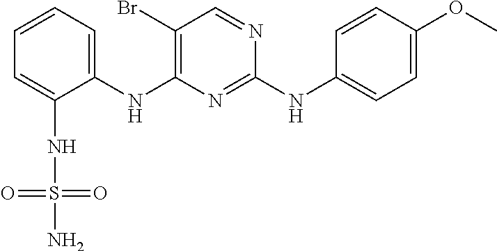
C1=CC=C(NC2=C(Br)C=NC(NC3=CC=C(OC)C=C3)=N2)C(NS(N)(=O)=O)=C1
